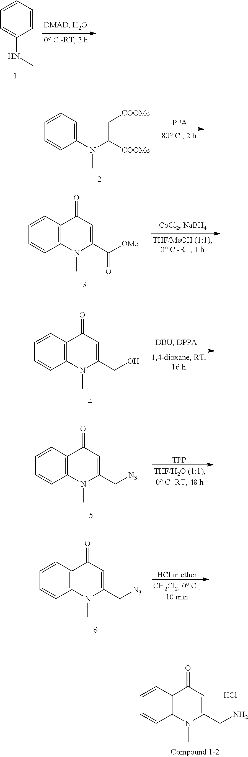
C1=CC=CC(NC)=C1.C1=CC=C(N(C([COOMe])=C[COOMe])C)C=C1.C1=CC2=C(C=C1)N(C)C(C([OMe])=O)=CC2=O.C1=CC2=C(C=C1)N(C)C(CO)=CC2=O.C1=CC2=C(C=C1)N(C)C(C[N3])=CC2=O.[TPP].C1=CC2=C(C=C1)N(C)C(C[N3])=CC2=O.[HCl in ether].C1=CC2=C(C=C1)N(C)C(CN)=CC2=O.Cl
